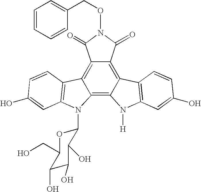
C12=C3C(=C4C(=C1C(=O)N(OCC1=CC=CC=C1)C2=O)C1=C(N4[H])C=C(O)C=C1)N(C1OC(CO)C(O)C(O)C1O)C1=C3C=CC(O)=C1
